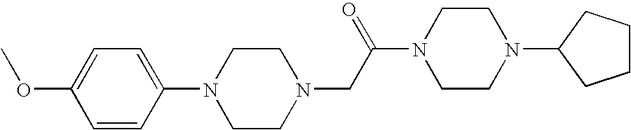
C1=CC(N2CCN(CC(N3CCN(C4CCCC4)CC3)=O)CC2)=CC=C1OC
